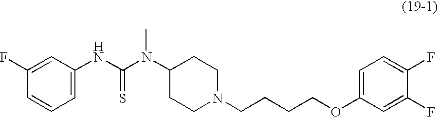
C1=C(NC(N(C2CCN(CCCCOC3=CC=C(F)C(F)=C3)CC2)C)=S)C=C(F)C=C1
